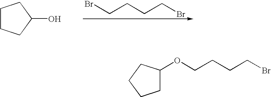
BrCCCCBr.C1CCC(O)C1.C1CCCC1OCCCCBr
